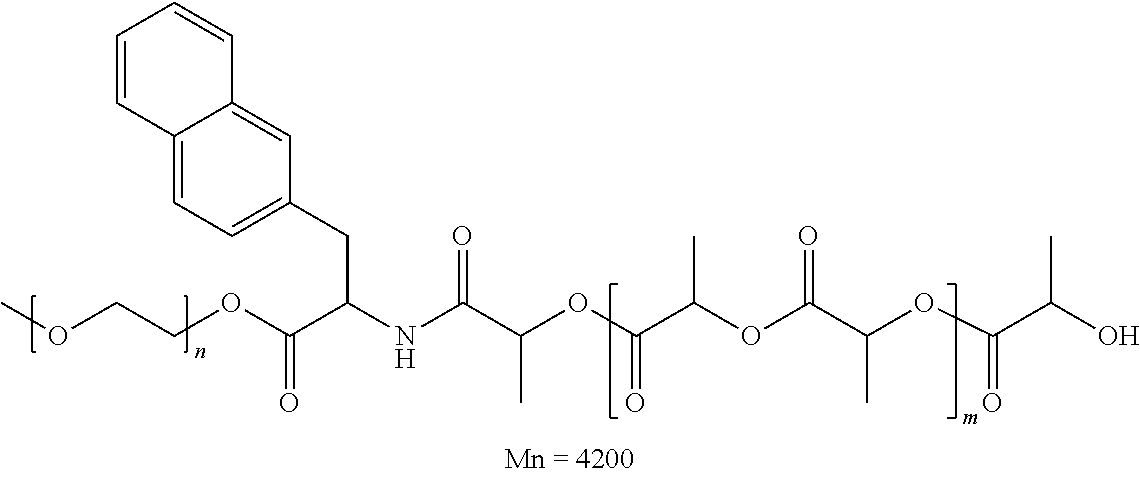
COCCOC(C(NC(C(OC(C(OC(C(OC(C(O)C)=O)C)=O)C)=O)C)=O)CC1=CC=C2C(=C1)C=CC=C2)=O
